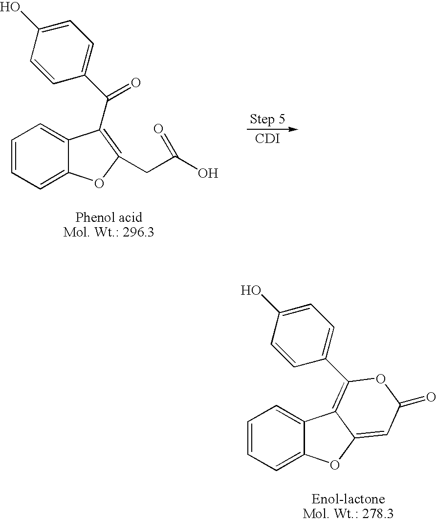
C1=CC=C2C(=C1)C1=C(C3=CC=C(O)C=C3)OC(=O)C=C1O2.C1=CC=C2C(=C1)C(C(C1=CC=C(O)C=C1)=O)=C(CC(O)=O)O2.[CDI]
